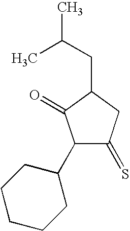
C1(C2CCCCC2)C(=S)CC(CC(C)C)C1=O
